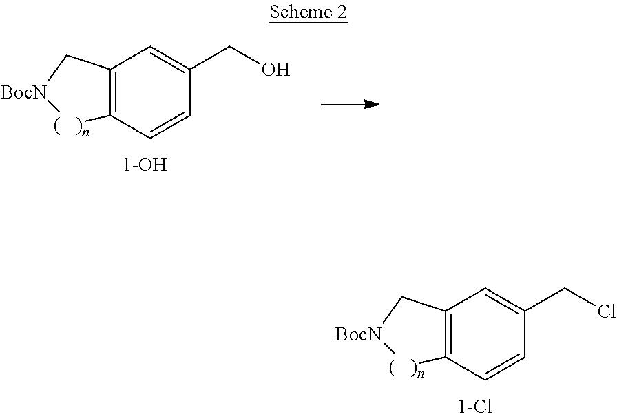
C12=C(C=CC(CO)=C1)[(   )n][BocN]C2.C12=C(C=CC(CCl)=C1)[(   )n][BocN]C2
